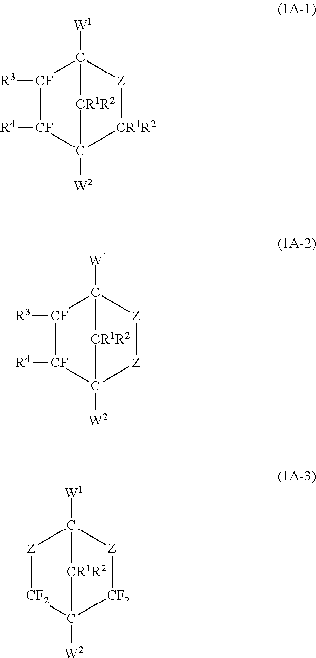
[CF]1([R4])[CF]([R3])C2([W1])[Z][CR1R2]C1([W2])[CR1R2]2.[CF]1([R4])[CF]([R3])C2([W1])[Z][Z]C1([W2])[CR1R2]2.[CF2]1[Z]C2([W1])[Z][CF2]C1([W2])[CR1R2]2
